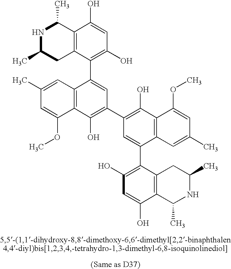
N1C(C)CC2=C(C1C)C(O)=CC(O)=C2C1=CC(C2=C(O)C3=C(C(C4=C(O)C=C(O)C5=C4CC(C)NC5C)=C2)C=C(C)C=C3OC)=C(O)C2=C1C=C(C)C=C2OC
